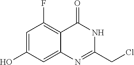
OC1=CC(F)=C2C(=C1)N=C(CCl)NC2=O
